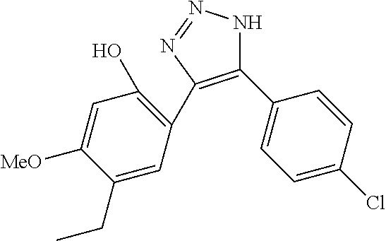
C1(C2=CC=C(Cl)C=C2)=C(C2=C(O)C=C([MeO])C(CC)=C2)N=NN1
